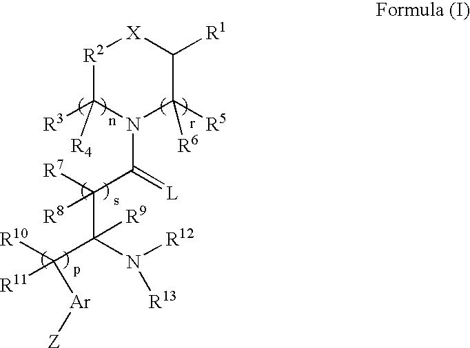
[R2]1C([R3])([R4])N(C(=[L])C([R7])([R8])C(N([R12])[R13])(C([R10])([R11])[Ar][Z])[R9])C([R5])([R6])C([R1])[X]1
